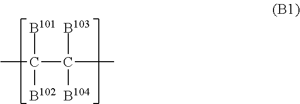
CC([B101])(C([B103])(C)[B104])[B102]
